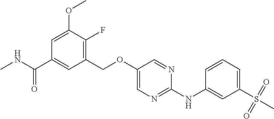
C1(COC2=CN=C(NC3=CC(S(C)(=O)=O)=CC=C3)N=C2)=C(F)C(OC)=CC(C(NC)=O)=C1
